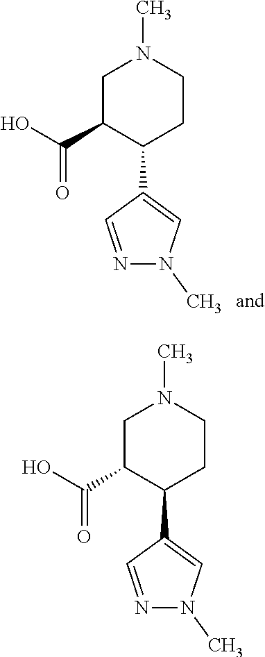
C(C1C(C2=CN(C)N=C2)CCN(C)C1)(=O)O.C(C1C(C2=CN(C)N=C2)CCN(C)C1)(=O)O
